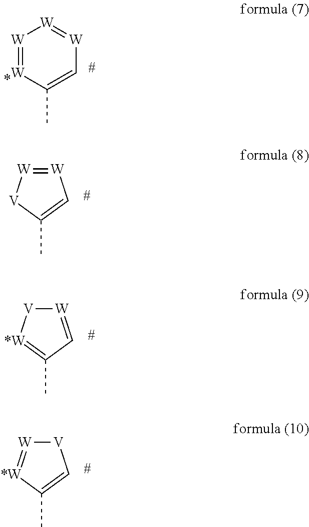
C1(C)=C[W]=[W][V]1.C1(C)=[*W][V][W]=C1.C1(C)=C[V][W]=[*W]1.[W]1=[W]C(C)=C[W]=[W]1
